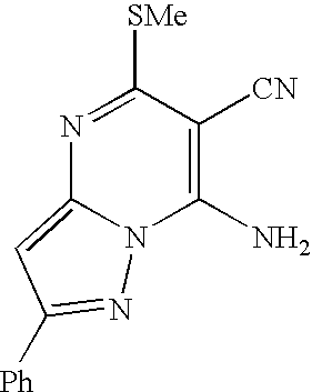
N1=C([SMe])C([CN])=C(N)N2C1=CC([Ph])=N2
